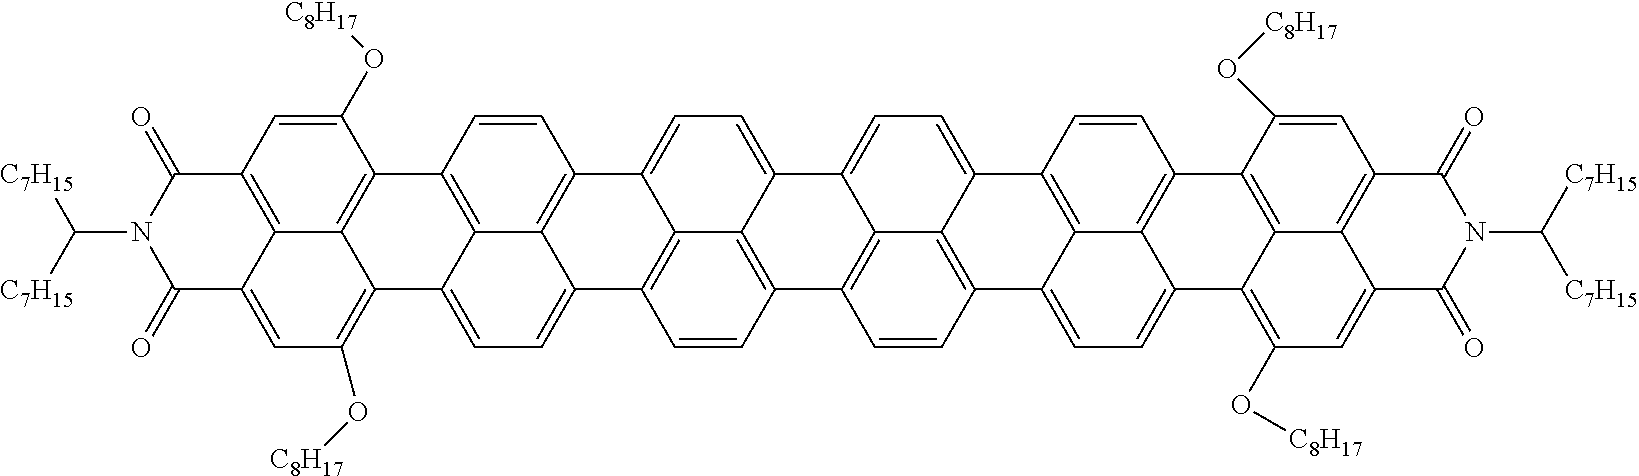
C12=C3C(=CC=C4C3=C(C=C1)C1=C3C4=C(O[C8H17])C=C4C3=C(C=C1O[C8H17])C(=O)N(C([C7H15])[C7H15])C4=O)C1=C3C2=CC=C2C3=C(C=C1)C1=C3C2=CC=C2C3=C(C=C1)C1=CC=C3C4=C(C=CC2=C14)C1=C2C3=C(O[C8H17])C=C3C2=C(C=C1O[C8H17])C(=O)N(C([C7H15])[C7H15])C3=O
